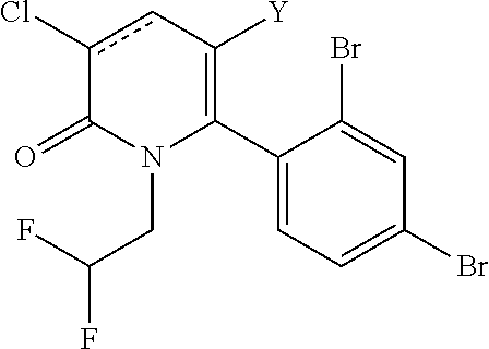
C1(C2=C([Y])cc(Cl)C(=O)N2CC(F)F)=CC=C(Br)C=C1Br
